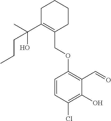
C1C(C(C)(O)CCC)=C(COC2=C(C=O)C(O)=C(Cl)C=C2)CCC1
